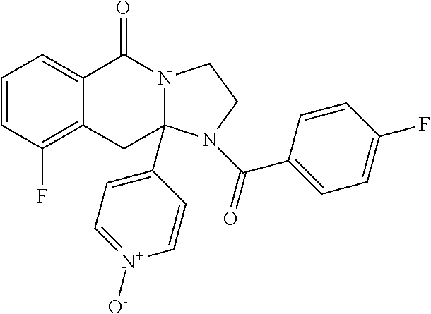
C1=CC(F)=C2C(=C1)C(=O)N1C(C3=CC=[N+]([O-])C=C3)(C2)N(C(=O)C2=CC=C(F)C=C2)CC1
